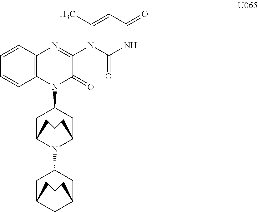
C12=C(N=C(N3C(=O)NC(=O)C=C3C)C(=O)N1C1CC3N(C4CC5CC(C4)CCC5)C(C1)CCC3)C=CC=C2
